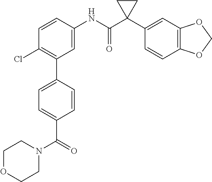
C1=C(NC(C2(C3=CC4=C(C=C3)OCO4)CC2)=O)C=CC(Cl)=C1C1=CC=C(C(N2CCOCC2)=O)C=C1
